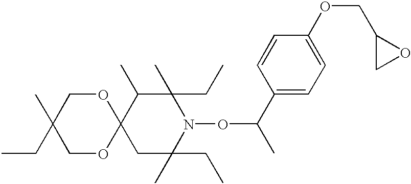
C12(CC(C)(CC)N(OC(C)C3=CC=C(OCC4CO4)C=C3)C(C)(CC)C1C)OCC(CC)(C)CO2
